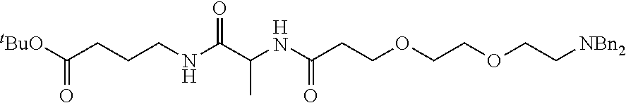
C(CCCNC(C(NC(CCOCCOCC[NBn2])=O)C)=O)([tBuO])=O
